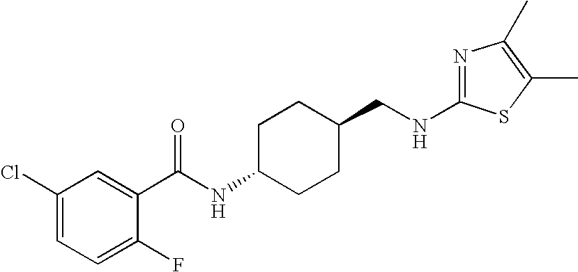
C1(Cl)=CC=C(F)C(C(NC2CCC(CNC3=NC(C)=C(C)S3)CC2)=O)=C1
